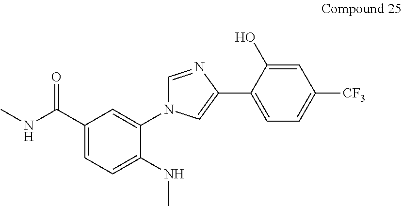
C1(C(NC)=O)=CC=C(NC)C(N2C=NC(C3=CC=C([CF3])C=C3O)=C2)=C1
